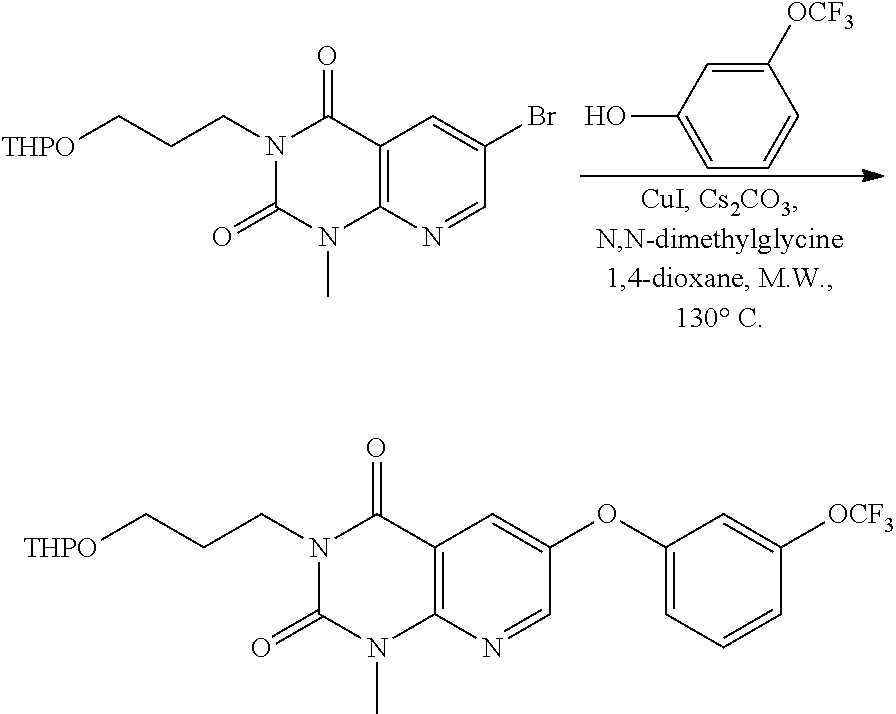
C1=C(O)C=C([OCF3])C=C1.N1(CCC[THPO])C(=O)N(C)C2=C(C1=O)C=C(Br)C=N2.N1(CCC[THPO])C(=O)N(C)C2=C(C1=O)C=C(OC1=CC=CC([OCF3])=C1)C=N2
